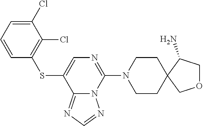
C1CN(C2=NC=C(SC3=C(Cl)C(Cl)=CC=C3)C3=NC=NN23)CCC12COCC2N
